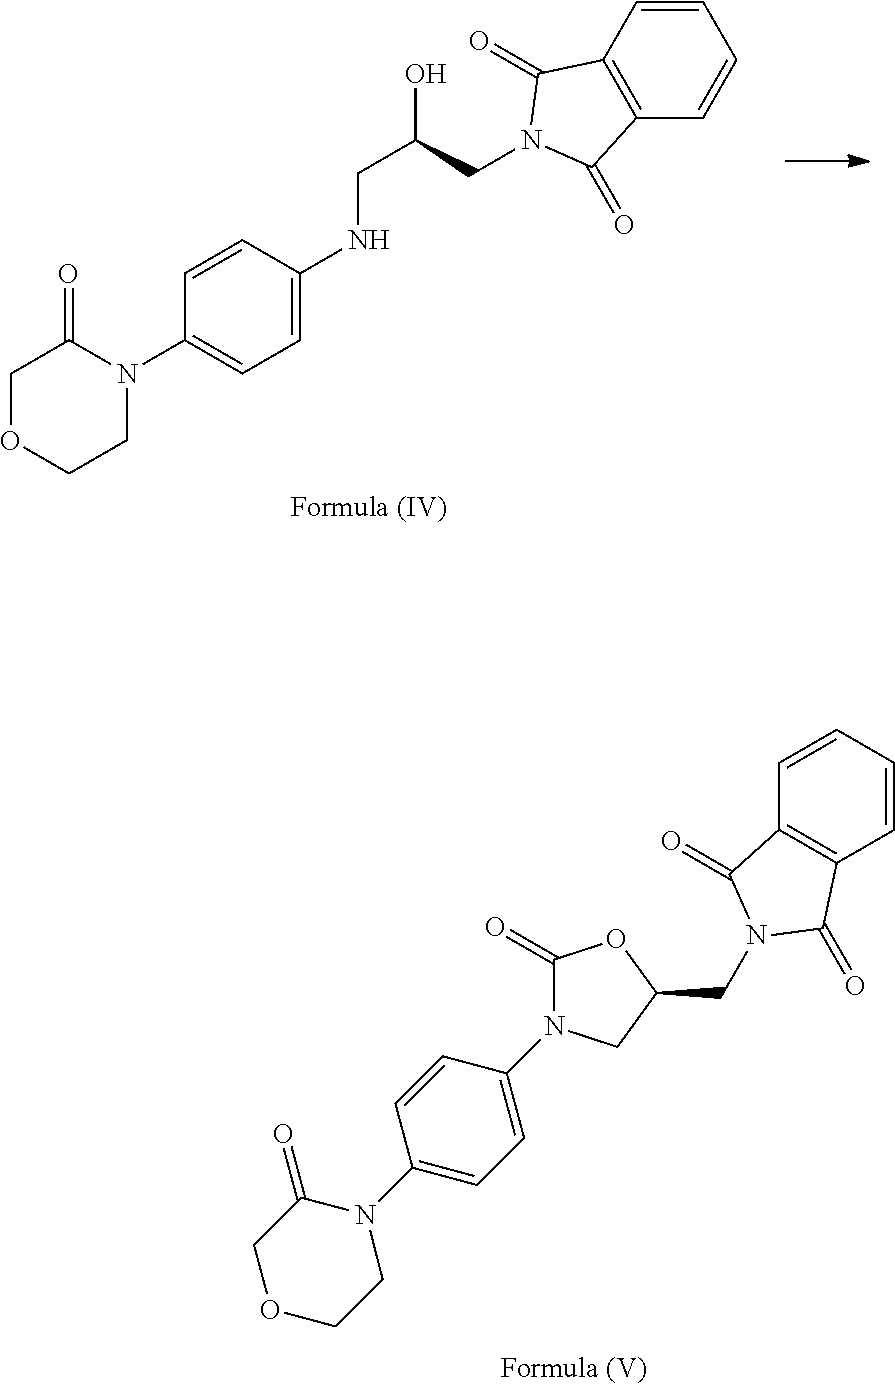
C1OCCN(C2=CC=C(NCC(CN3C(=O)C4=C(C=CC=C4)C3=O)O)C=C2)C1=O.C1=CC2=C(C=C1)C(=O)N(CC1OC(=O)N(C3=CC=C(N4C(=O)COCC4)C=C3)C1)C2=O
